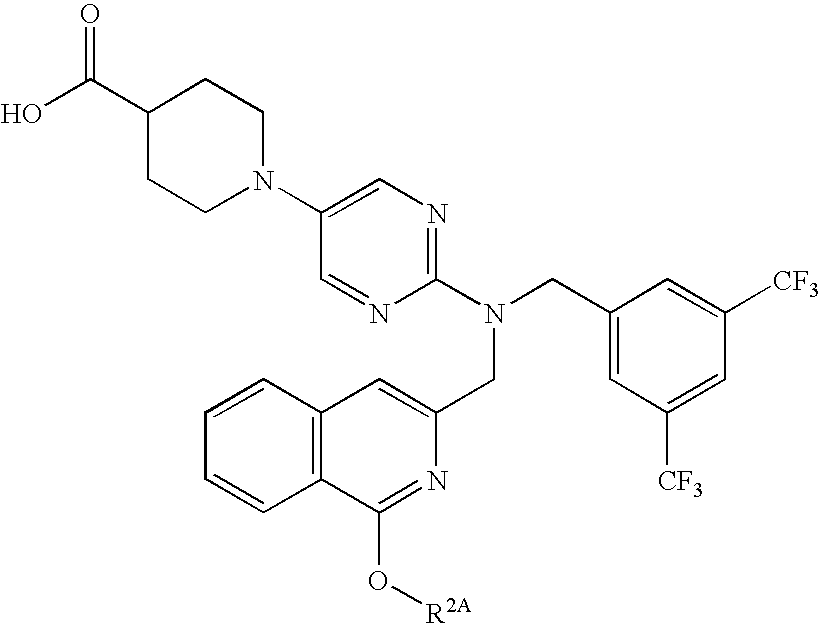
OC(C1CCN(C2=CN=C(N(CC3=CC([CF3])=CC([CF3])=C3)CC3=CC4=C(C(O[R2A])=N3)C=CC=C4)N=C2)CC1)=O
